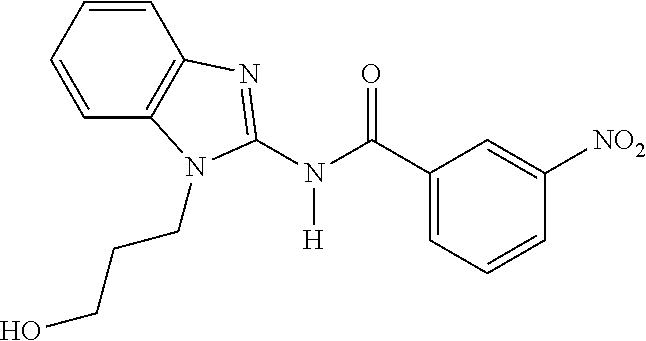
C1=CC=CC2=C1N=C(N(C(C1=CC=CC([NO2])=C1)=O)[H])N2CCCO
